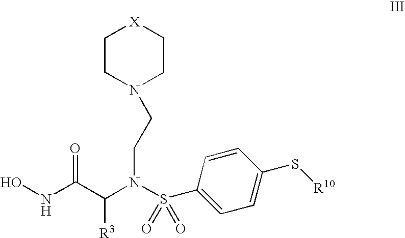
N(C(C(N(S(C1=CC=C(S[R10])C=C1)(=O)=O)CCN1CC[X]CC1)[R3])=O)O
